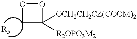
O1CC([OCH2CH2CZ(COOM)2])([R2OPO3M2])O1
